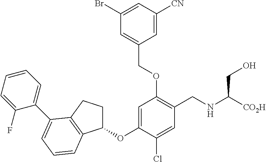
C1(OC2=CC(OCC3=CC(Br)=CC([CN])=C3)=C(CNC([CO2H])CO)C=C2Cl)CCC2=C1C=CC=C2C1=CC=CC=C1F
